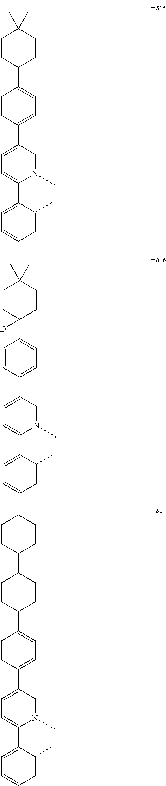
C1=CC(C2=CC=C(C3=CC=CC=C3C)N(C)=C2)=CC=C1C1CCC(C)(C)CC1.C1=CC(C2=CC=C(C3=CC=CC=C3C)N(C)=C2)=CC=C1C1([D])CCC(C)(C)CC1.C1=CC(C2=CC=C(C3=CC=CC=C3C)N(C)=C2)=CC=C1C1CCC(C2CCCCC2)CC1
